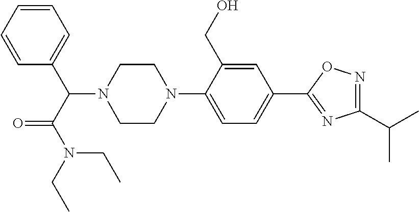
C1=CC=C(C(N2CCN(C3=CC=C(C4=NC(C(C)C)=NO4)C=C3CO)CC2)C(N(CC)CC)=O)C=C1
